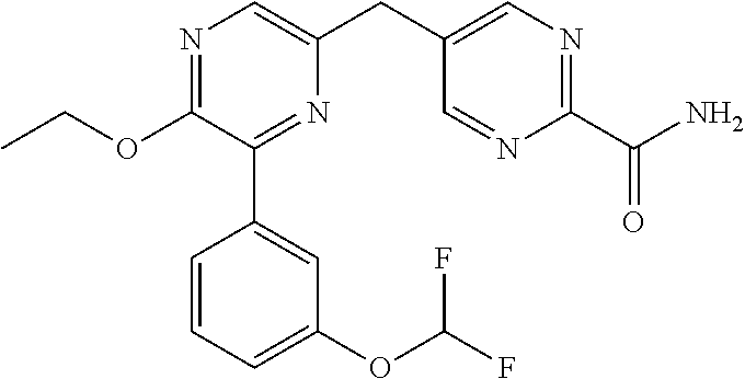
N1=C(OCC)C(C2=CC(OC(F)F)=CC=C2)=NC(CC2=CN=C(C(N)=O)N=C2)=C1
